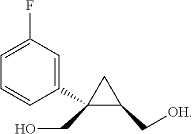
C1(CO)(C2=CC(F)=CC=C2)C(C[OH])C1
